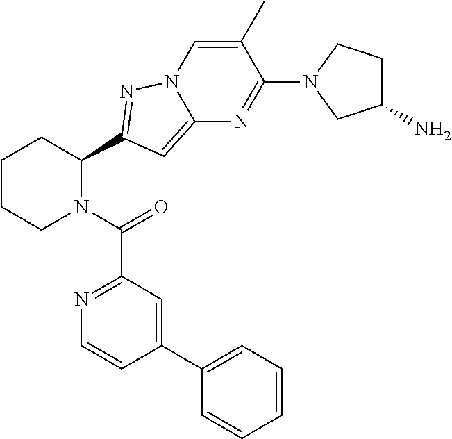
C1CCN(C(=O)C2=NC=CC(C3=CC=CC=C3)=C2)C(C2=NN3C(=C2)N=C(N2CC(N)CC2)C(C)=C3)C1
